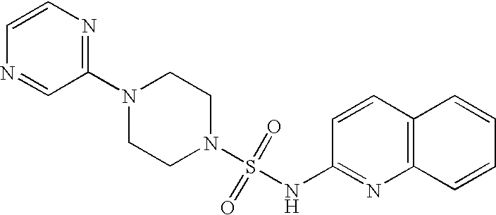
N1(C2=NC=CN=C2)CCN(S(=O)(=O)NC2=NC3=C(C=C2)C=CC=C3)CC1
